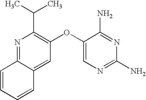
N1=C2C(=CC(OC3=CN=C(N)N=C3N)=C1C(C)C)C=CC=C2
